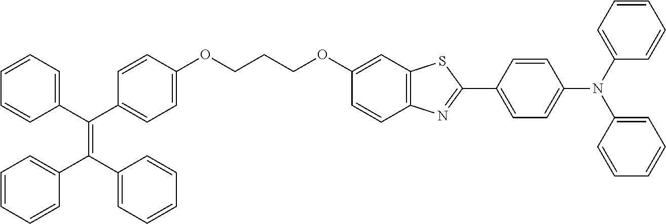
C1(N(C2=CC=C(C3=NC4=C(S3)C=C(OCCCOC3=CC=C(C(=C(C5=CC=CC=C5)C5=CC=CC=C5)C5=CC=CC=C5)C=C3)C=C4)C=C2)C2=CC=CC=C2)=CC=CC=C1
